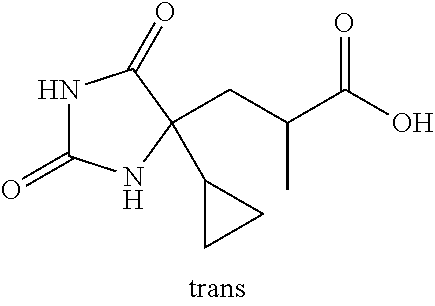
N1C(=O)NC(C2CC2)(CC(C(O)=O)C)C1=O
